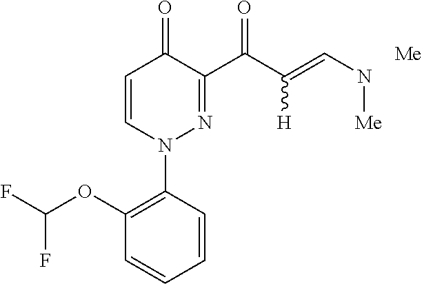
C1(OC(F)F)=C(N2N=C(C(C(=CN[Me])[H])=O)C(=O)C=C2)C=CC=C1.[Me]
